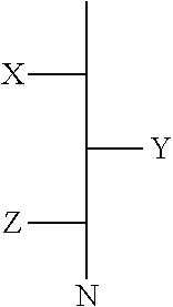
CC([X])C([Y])C([Z])N
